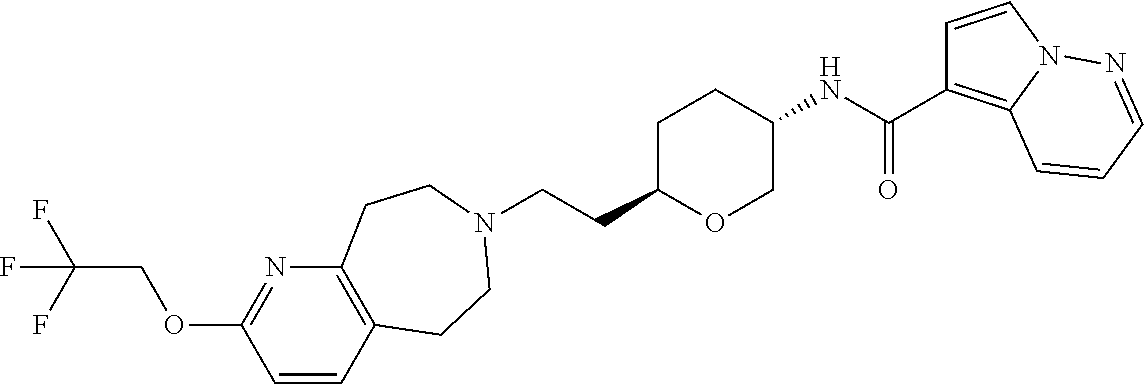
C(CC1OCC(NC(=O)C2=C3N(C=C2)N=CC=C3)CC1)N1CCC2=C(N=C(OCC(F)(F)F)C=C2)CC1
